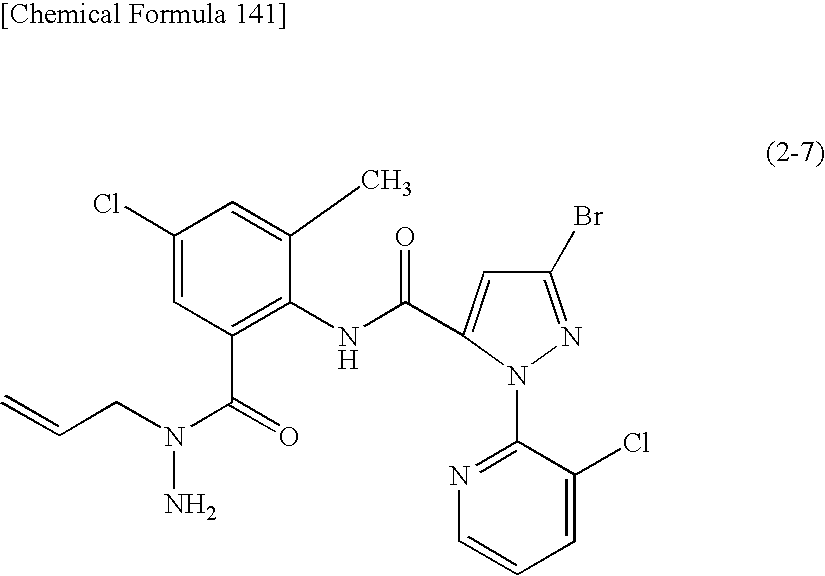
C1(Br)=NN(C2=NC=CC=C2Cl)C(C(NC2=C(C(N(N)CC=C)=O)C=C(Cl)C=C2C)=O)=C1
